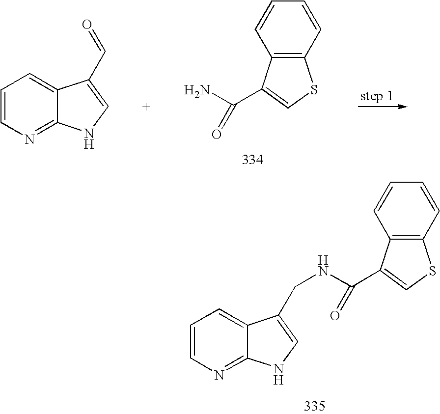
C1=CN=C2C(=C1)C(CNC(=O)C1=CSC3=C1C=CC=C3)=CN2.C(=O)(C1=CSC2=C1C=CC=C2)N.C1=CN=C2C(=C1)C(C=O)=CN2
